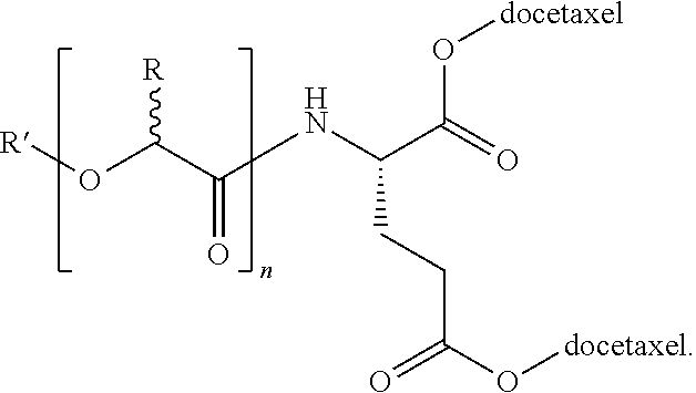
[R]OC(C(NC(C(=O)O[docetaxel])CCC(=O)O[docetaxel])=O)[R]
